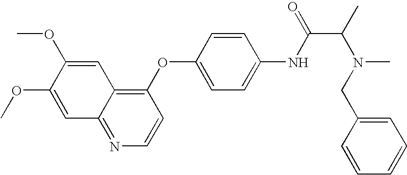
C1(OC2=CC=C(NC(=O)C(C)N(C)CC3=CC=CC=C3)C=C2)=C2C(=NC=C1)C=C(OC)C(OC)=C2
